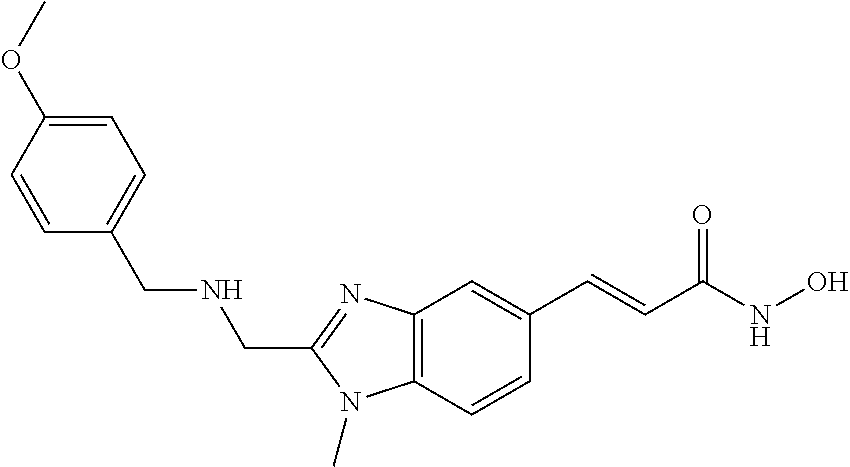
C12=C(C=CC(C=CC(NO)=O)=C1)N(C)C(CNCC1=CC=C(OC)C=C1)=N2
